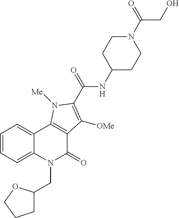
C1=CC=C2C(=C1)C1=C(C(=O)N2CC2CCCO2)C([OMe])=C(C(NC2CCN(C(CO)=O)CC2)=O)N1[Me]
